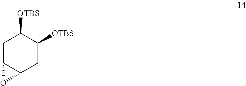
C1C2C(CC([OTBS])C1[OTBS])O2
